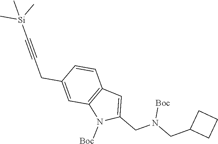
C1=C(CC#C[Si](C)(C)C)C=CC2=C1N([Boc])C(CN([Boc])CC1CCC1)=C2
